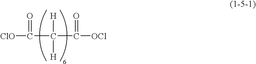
[ClO]C(C([H])(C([OCl])=O)[H])=O
